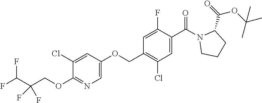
O(CC1=C(Cl)C=C(C(=O)N2CCCC2C(OC(C)(C)C)=O)C(F)=C1)C1=CN=C(OCC(C(F)F)(F)F)C(Cl)=C1
